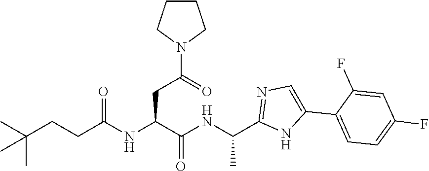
C(C(=O)NC(C1=NC=C(C2=CC=C(F)C=C2F)N1)C)(NC(CCC(C)(C)C)=O)CC(N1CCCC1)=O
